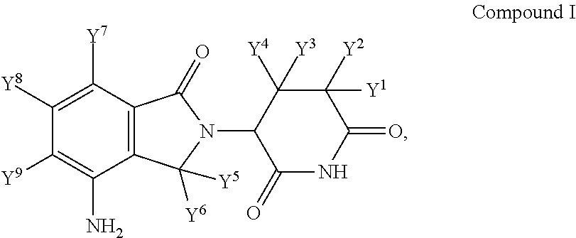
C12=C(C([Y7])=C([Y8])C([Y9])=C1N)C(=O)N(C1C(=O)NC(=O)C([Y2])([Y1])C1([Y4])[Y3])C2([Y6])[Y5]
